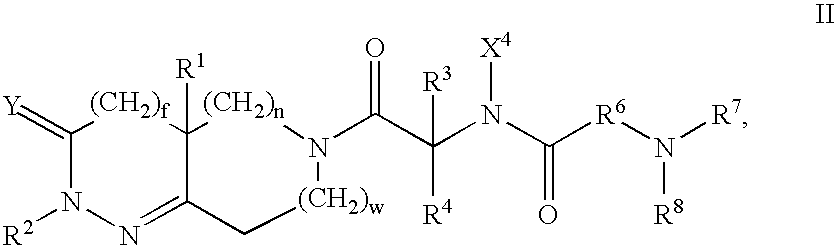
C1(=[Y])N([R2])N=C2C([R1])([(CH2)f]1)[(CH2)n]N(C(C(N(C([R6]N([R7])[R8])=O)[X4])([R3])[R4])=O)[(CH2)w]C2
